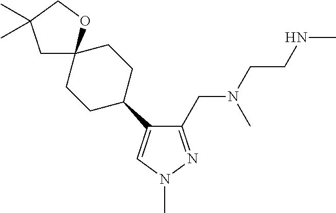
C1(C2CCC3(CC2)CC(C)(C)CO3)=CN(C)N=C1CN(CCNC)C
